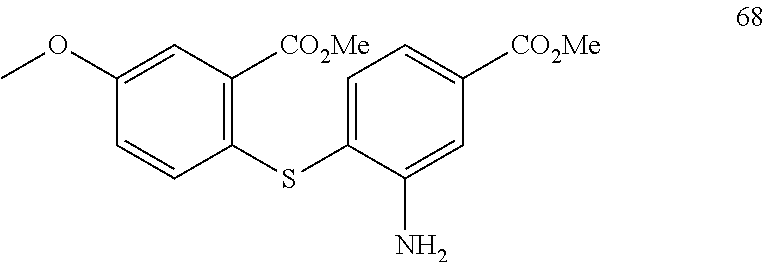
C1(SC2=C([CO2Me])C=C(OC)C=C2)=CC=C([CO2Me])C=C1N
